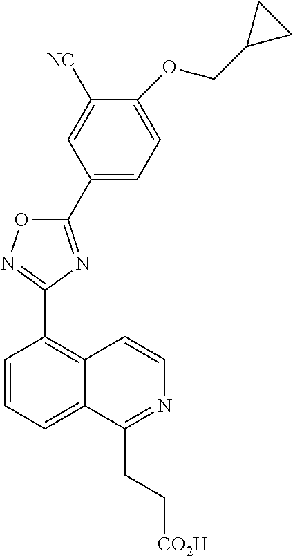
C1=CC=C2C(=C1C1=NOC(C3=CC=C(OCC4CC4)C([NC])=C3)=N1)C=CN=C2CC[CO2H]
